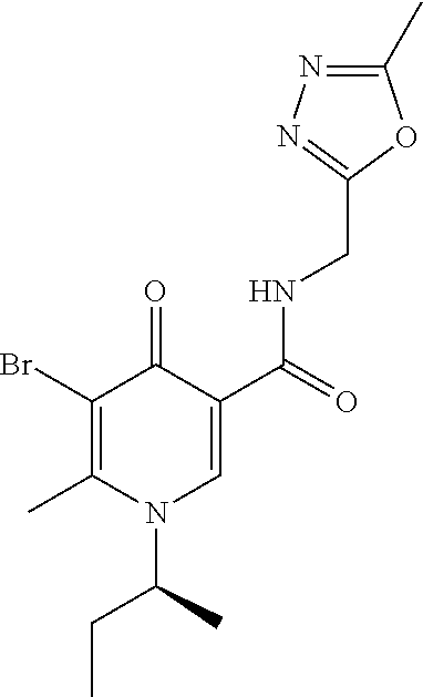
BrC1=C(C)N(C(C)CC)C=C(C(=O)NCC2=NN=C(C)O2)C1=O
